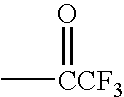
C[CCF3]=O
